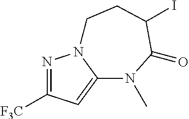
N1=C([F3C])C=C2N1CCC(I)C(=O)N2C
